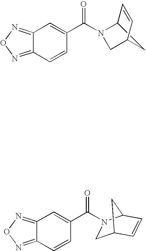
C12=NON=C1C=CC(C(=O)N1CC3C=CC1C3)=C2.C12CC(CN1C(C1=CC3=NON=C3C=C1)=O)C=C2
